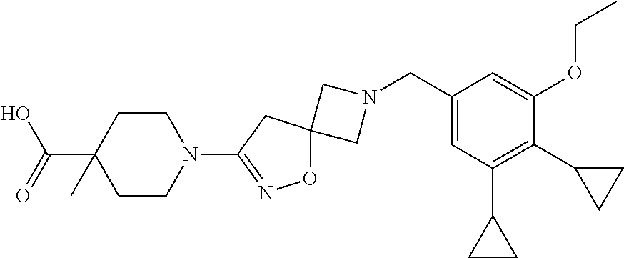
C1N(CC2=CC(C3CC3)=C(C3CC3)C(OCC)=C2)CC12ON=C(N1CCC(C(O)=O)(C)CC1)C2
